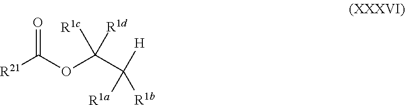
O=C(OC(C([H])([R1a])[R1b])([R1d])[R1c])[R21]
